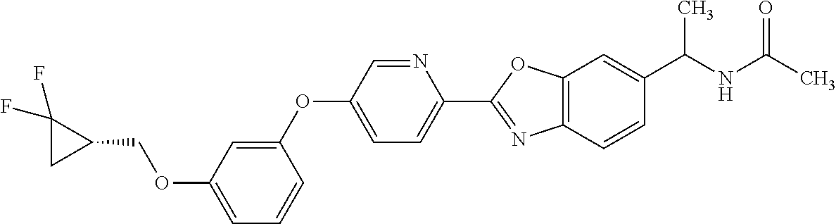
O(C1=CC=CC(OC2=CC=C(C3=NC4=C(O3)C=C(C(NC(C)=O)C)C=C4)N=C2)=C1)CC1C(F)(F)C1
